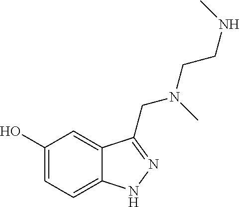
C1(O)=CC=C2C(=C1)C(CN(CCNC)C)=NN2
